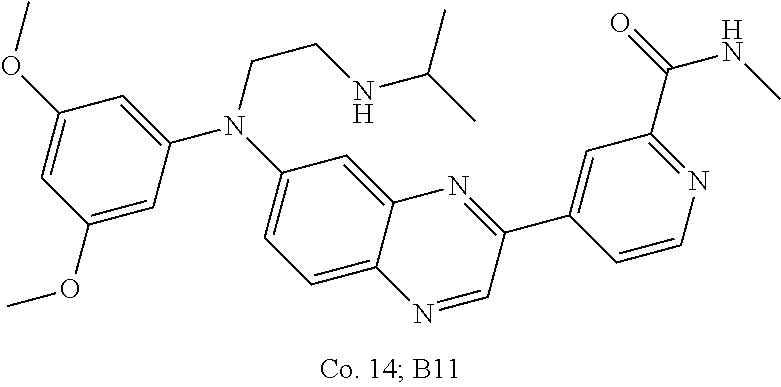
C1(OC)=CC(OC)=CC(N(C2=CC=C3C(=C2)N=C(C2=CC(C(=O)NC)=NC=C2)C=N3)CCNC(C)C)=C1
